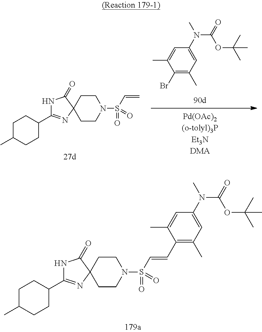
C1CN(S(=O)(=O)C=C)CCC12C(=O)NC(C1CCC(C)CC1)=N2.C1(Br)=C(C)C=C(N(C)C(OC(C)(C)C)=O)C=C1C.C1CN(S(=O)(=O)C=CC2=C(C)C=C(N(C(=O)OC(C)(C)C)C)C=C2C)CCC12C(=O)NC(C1CCC(C)CC1)=N2
